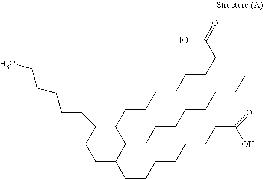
C(CCC(C(CCCCCCCCC(=O)O)CCCCCCCC)CCCCCCCC(O)=O)=CCCCCC
